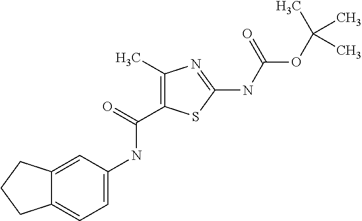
C12=CC=C(NC(C3=C(C)N=C(NC(OC(C)(C)C)=O)S3)=O)C=C1CCC2
